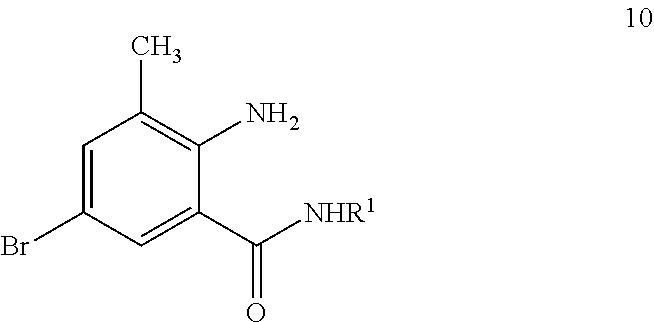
C1=C(Br)C=C(C(=O)[NHR1])C(N)=C1C
